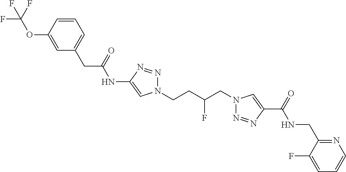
C1(NC(CC2=CC=CC(OC(F)(F)F)=C2)=O)=CN(CCC(CN2N=NC(C(=O)NCC3=NC=CC=C3F)=C2)F)N=N1
